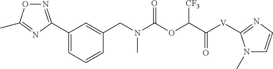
C1(C2=NOC(C)=N2)=CC=CC(CN(C(OC(C(=O)[V]C2=NC=CN2C)[CF3])=O)C)=C1
